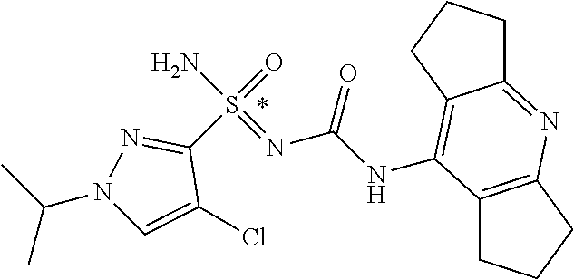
C12=C(CCC1)N=C1C(=C2NC(N=S(N)(=O)C2=NN(C(C)C)C=C2Cl)=O)CCC1
